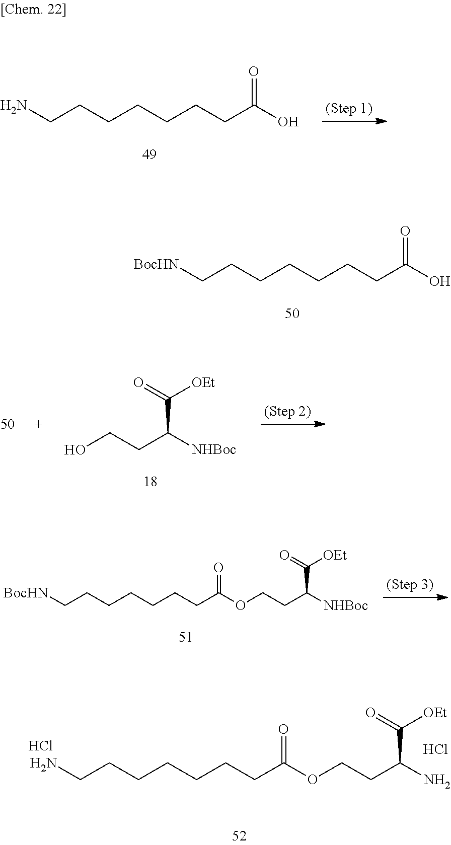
NCCCCCCCC(O)=O.[BocHN]CCCCCCCC(O)=O.C(C([NHBoc])CCO)(=O)[OEt].C(C([NHBoc])CCOC(CCCCCCC[BocHN])=O)(=O)[OEt].C(C(N)CCOC(CCCCCCCN)=O)(=O)[OEt].Cl.Cl
